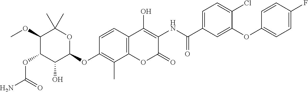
NC(=O)OC1C(O)C(OC2=C(C)C3=C(C=C2)C(O)=C(NC(=O)C2=CC=C(Cl)C(OC4=CC=C(F)C=C4)=C2)C(=O)O3)OC(C)(C)C1OC
